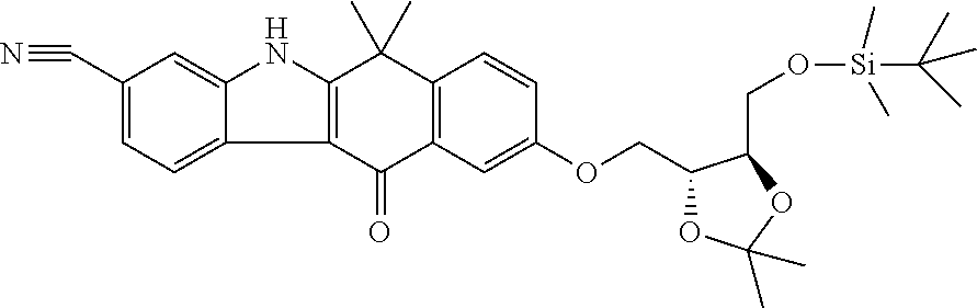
C12=C(C(=O)C3=C(C1(C)C)C=CC(OCC1OC(C)(C)OC1CO[Si](C)(C)C(C)(C)C)=C3)C1=CC=C(C#N)C=C1N2
